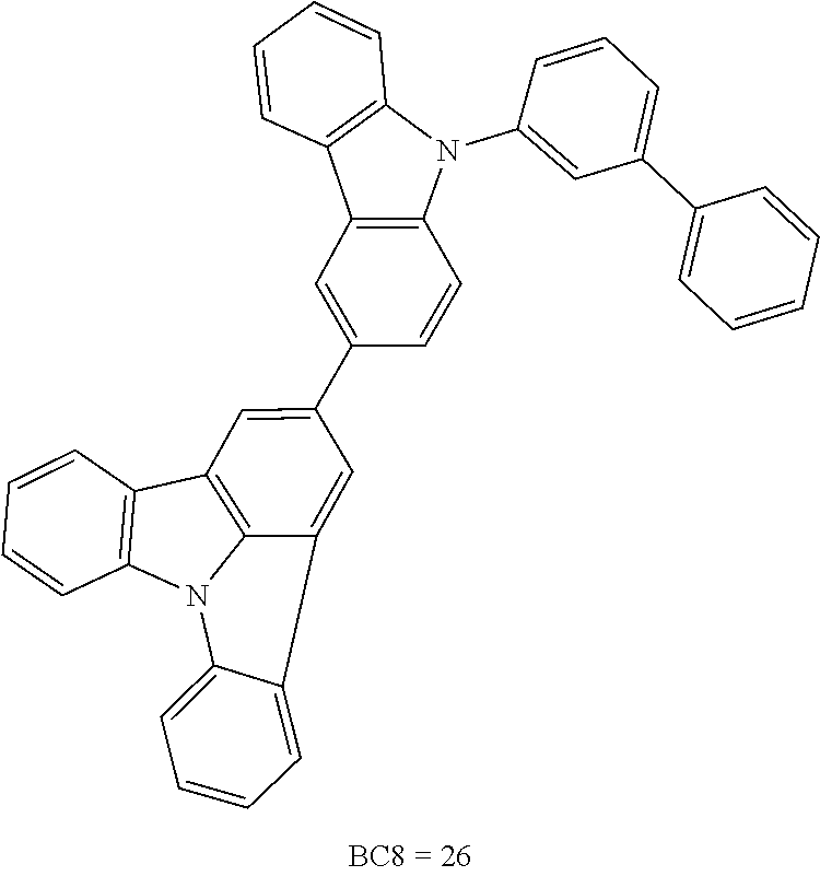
C1=CC2=C(C=C1)C1=C3C(=CC(C4=CC5=C(N(C6=CC(C7=CC=CC=C7)=CC=C6)C6=C5C=CC=C6)C=C4)=C1)C1=CC=CC=C1N23
